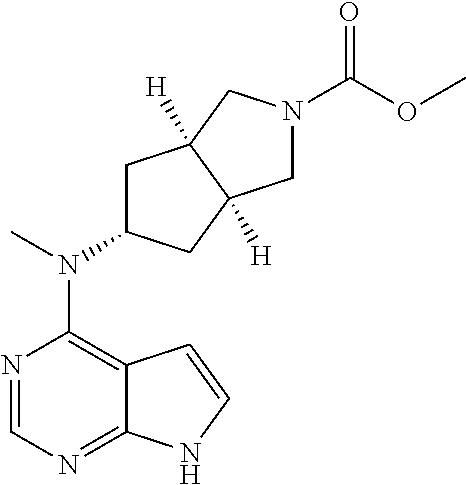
N1=CN=C2C(=C1N(C)C1CC3([H])C([H])(C1)CN(C(OC)=O)C3)C=CN2
